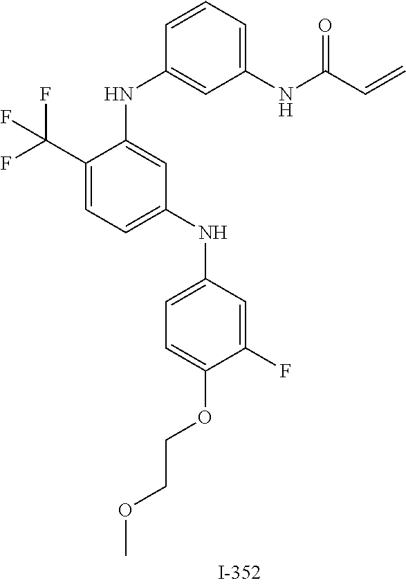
C1(C(F)(F)F)=CC=C(NC2=CC=C(OCCOC)C(F)=C2)C=C1NC1=CC(NC(C=C)=O)=CC=C1
